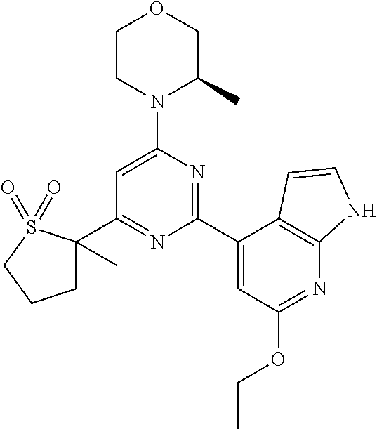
C1(C2=NC(C3=CC(OCC)=NC4=C3C=CN4)=NC(N3C(C)COCC3)=C2)(C)CCCS1(=O)=O
